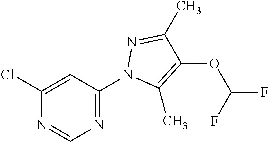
C1(Cl)=CC(N2C(C)=C(OC(F)F)C(C)=N2)=NC=N1
